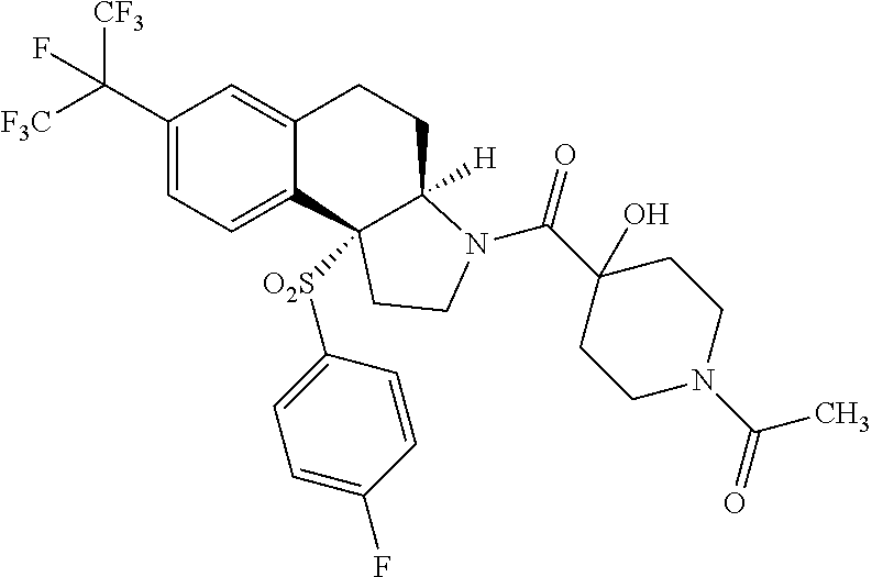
C1(C([F3C])([CF3])F)=CC=C2C(=C1)CCC1([H])N(C(C3(O)CCN(C(C)=O)CC3)=O)CCC21[O2S]C1=CC=C(F)C=C1
